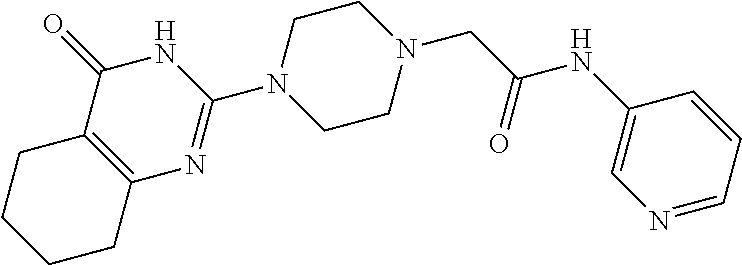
C1CC2=C(CC1)C(=O)NC(N1CCN(CC(NC3=CN=CC=C3)=O)CC1)=N2
